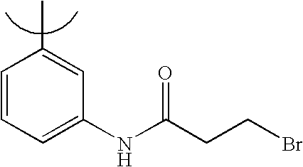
C(CC(NC1=CC=CC(C)=C1)=O)Br
